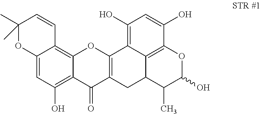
C12=CC(O)=C3C(=C1C=CC(C)(C)O2)OC1=C(C3=O)CC2C3=C(C(O)=CC(O)=C13)OC(O)C2C
